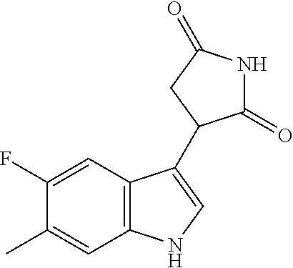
C1=C(F)C(C)=CC2=C1C(C1C(=O)NC(=O)C1)=CN2
